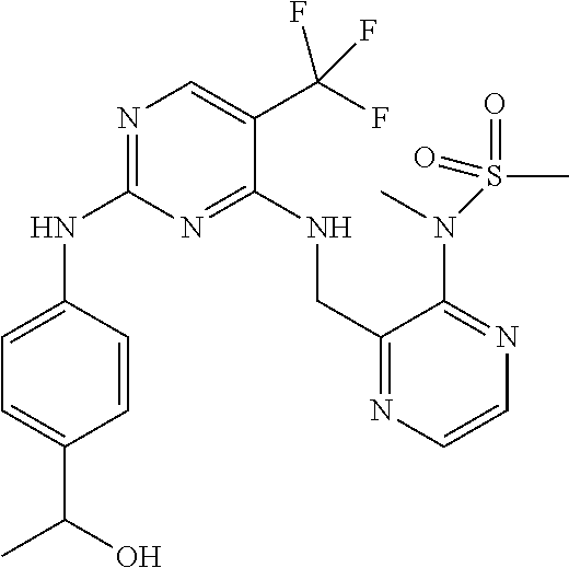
C1=C(NC2=NC=C(C(F)(F)F)C(NCC3=NC=CN=C3N(C)S(C)(=O)=O)=N2)C=CC(C(O)C)=C1
